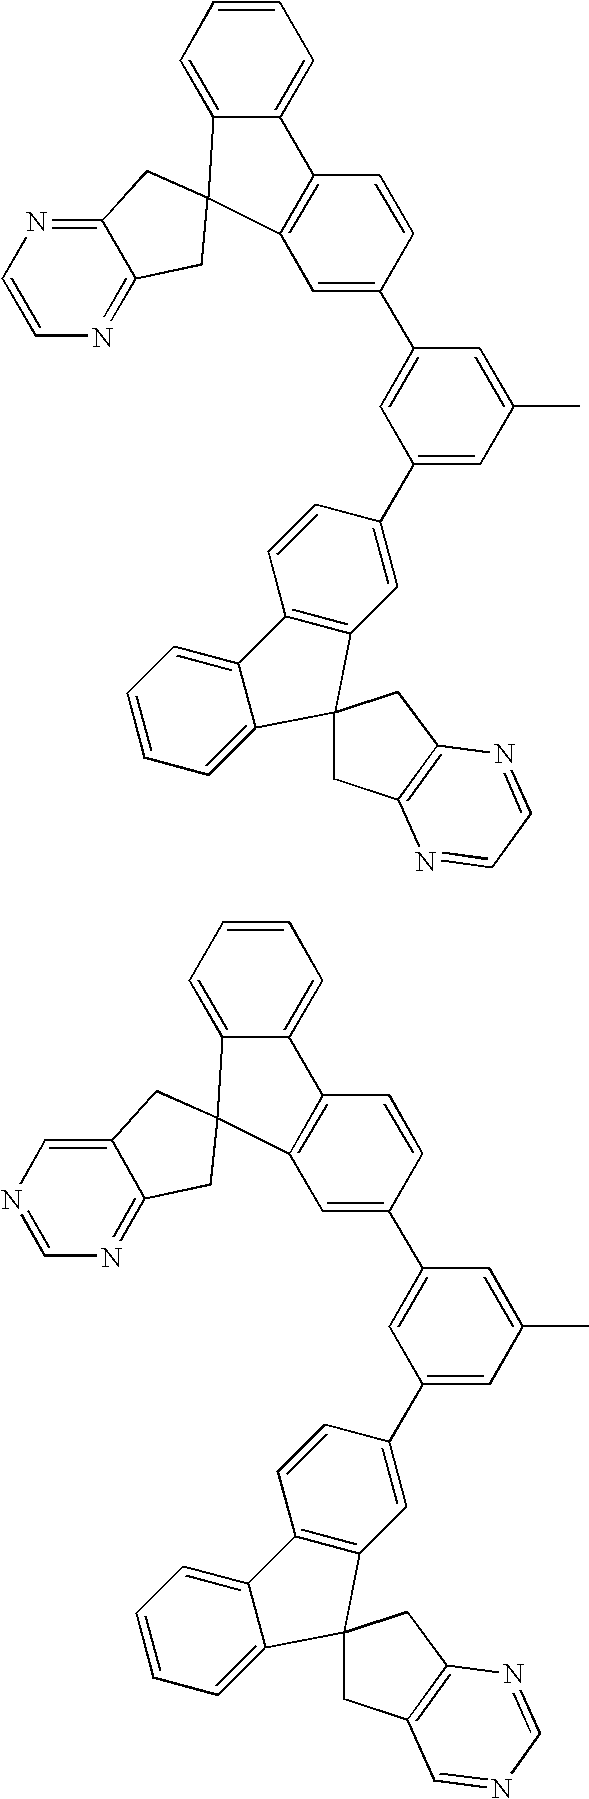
C1=C2C(=CC=C1)C1=C(C=C(C3=CC(C4=CC5=C(C=C4)C4=CC=CC=C4C54CC5=C(C4)N=CC=N5)=CC(C)=C3)C=C1)C21CC2=NC=CN=C2C1.C1=C2C(=CC=C1)C1=C(C=C(C3=CC(C4=CC5=C(C=C4)C4=CC=CC=C4C54CC5=C(C4)N=CN=C5)=CC(C)=C3)C=C1)C21CC2=NC=NC=C2C1
